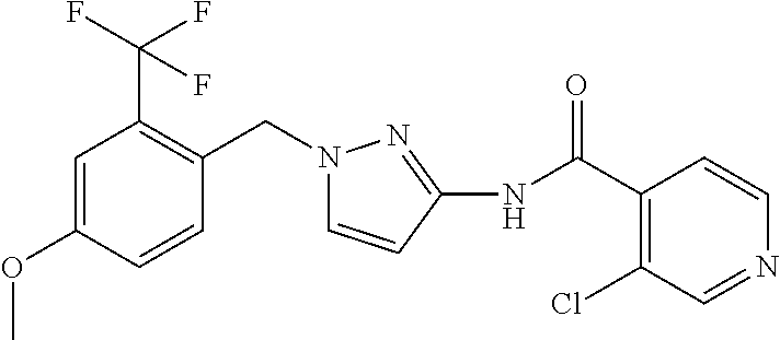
C1=C(OC)C=CC(CN2C=CC(NC(C3=C(Cl)C=NC=C3)=O)=N2)=C1C(F)(F)F
